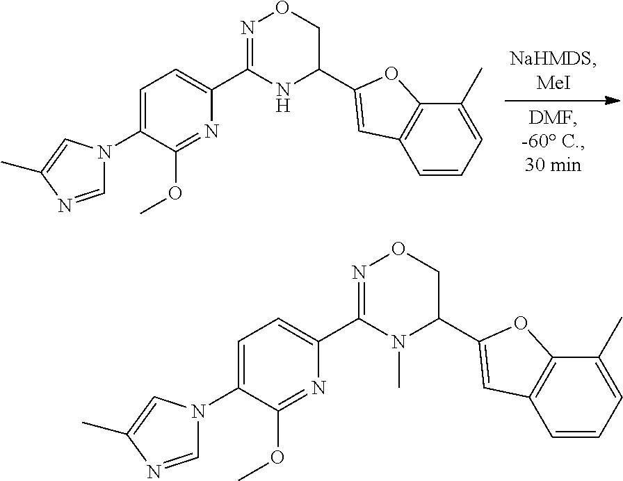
C1=C(N2C=NC(C)=C2)C(OC)=NC(C2=NOCC(C3=CC4=C(O3)C(C)=CC=C4)N2)=C1.C1=C(N2C=NC(C)=C2)C(OC)=NC(C2=NOCC(C3=CC4=C(O3)C(C)=CC=C4)N2C)=C1
